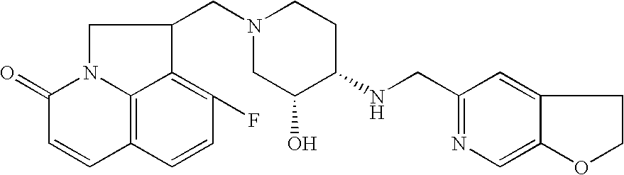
C1(NCC2=NC=C3C(=C2)CCO3)CCN(CC2CN3C4=C(C=CC(F)=C42)C=CC3=O)CC1O
